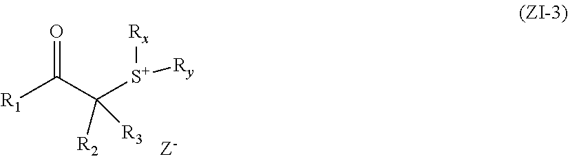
O=C(C([S+]([Ry])[Rx])([R3])[R2])[R1]
